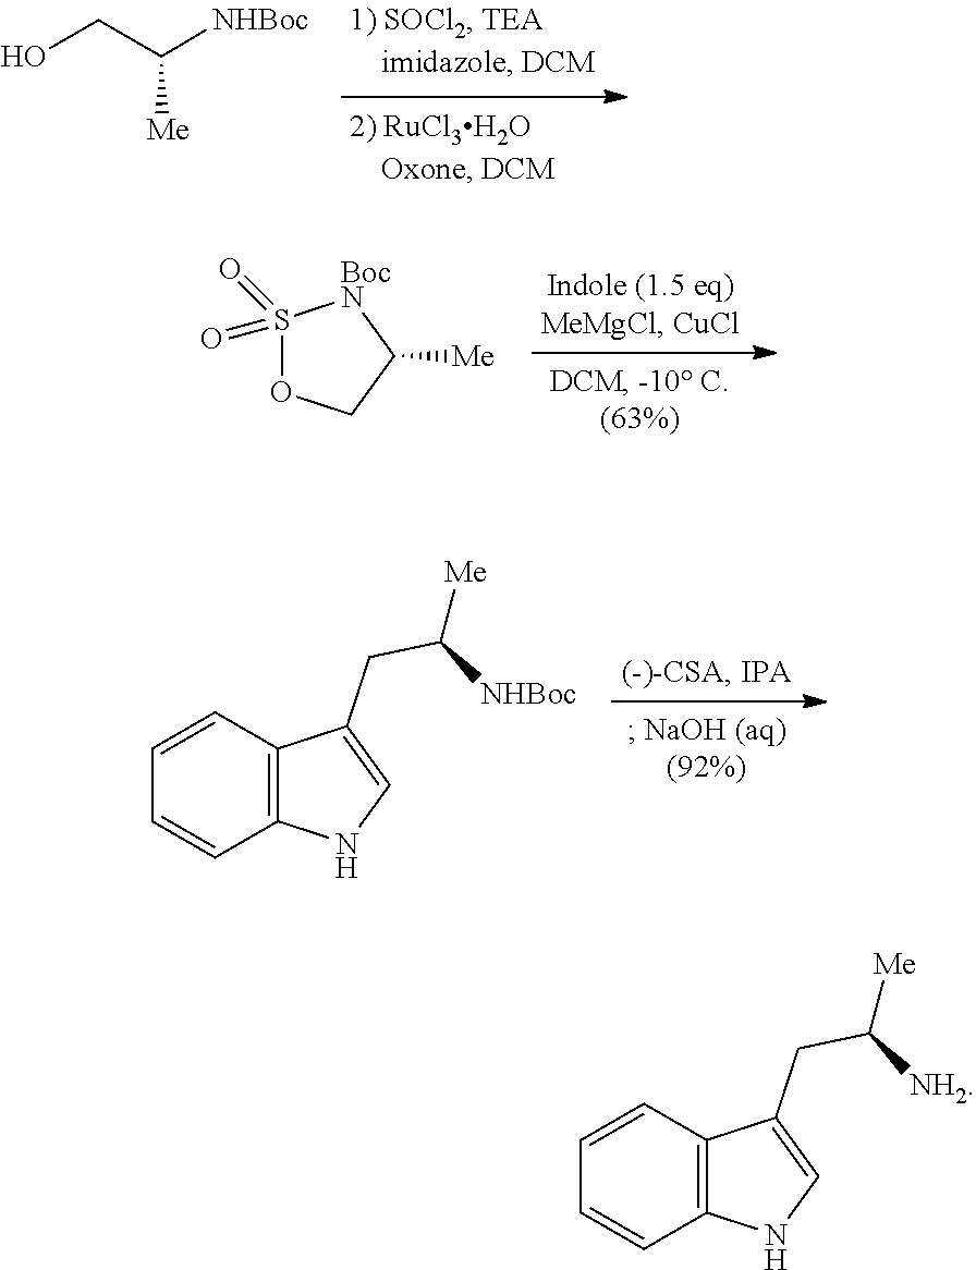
C(C([NHBoc])[Me])O.S1(=O)(=O)OCC([Me])[BocN]1.C1=CC2=C(NC=C2CC([NHBoc])[Me])C=C1.C1=CC2=C(NC=C2CC([NH2])[Me])C=C1
